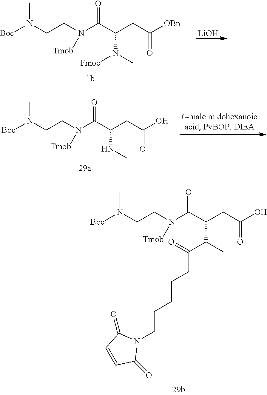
[LiOH].[Boc]N(CCN(C(C(CC([OBn])=O)N(C)[Fmoc])=O)[Tmob])C.[Boc]N(CCN(C(C(CC(O)=O)C(C)C(CCCCCN1C(=O)C=CC1=O)=O)=O)[Tmob])C.[Boc]N(CCN(C(C(CC(O)=O)NC)=O)[Tmob])C
